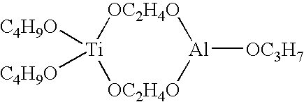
[OC2H4O]1[Ti]([C4H9O])([C4H9O])[OC2H4O][Al]1[OC3H7]
